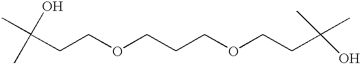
C(CCOCCCOCCC(O)(C)C)(C)(C)O
